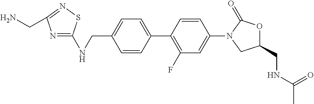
N(CC1=CC=C(C2=C(F)C=C(N3CC(CNC(=O)C)OC3=O)C=C2)C=C1)C1=NC(CN)=NS1
